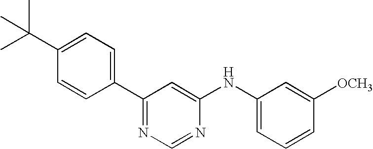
CC(C1=CC=C(C2=NC=NC(NC3=CC=CC([OCH3])=C3)=C2)C=C1)(C)C
